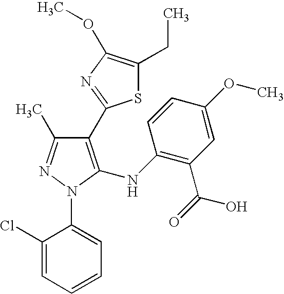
C1(C2=NC(OC)=C(CC)S2)=C(NC2=C(C(=O)O)C=C(OC)C=C2)N(C2=CC=CC=C2Cl)N=C1C
